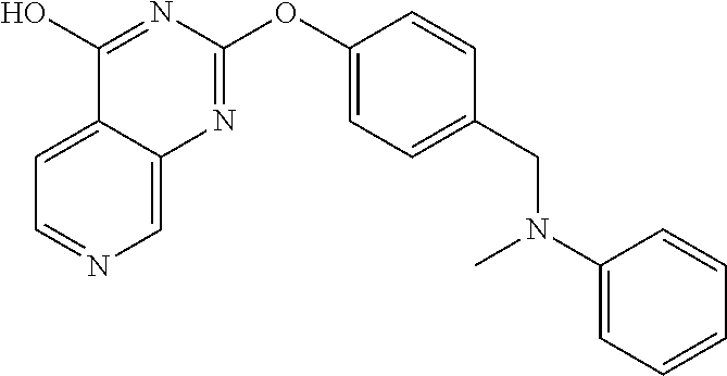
C1=C2C(=CN=C1)N=C(OC1=CC=C(CN(C3=CC=CC=C3)C)C=C1)N=C2O
